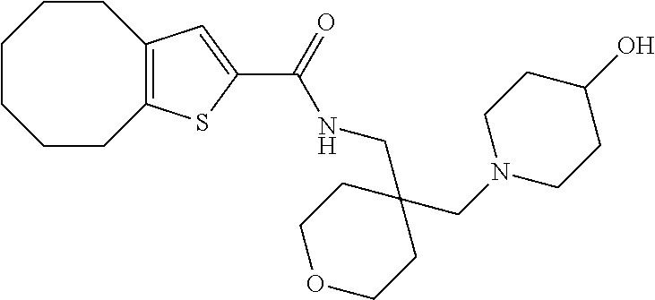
C1CCCC2=C(CC1)C=C(C(=O)NCC1(CN3CCC(O)CC3)CCOCC1)S2
